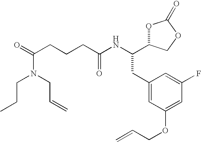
C(CC(NC(C1OC(=O)OC1)CC1=CC(OCC=C)=CC(F)=C1)=O)CC(=O)N(CC=C)CCC
